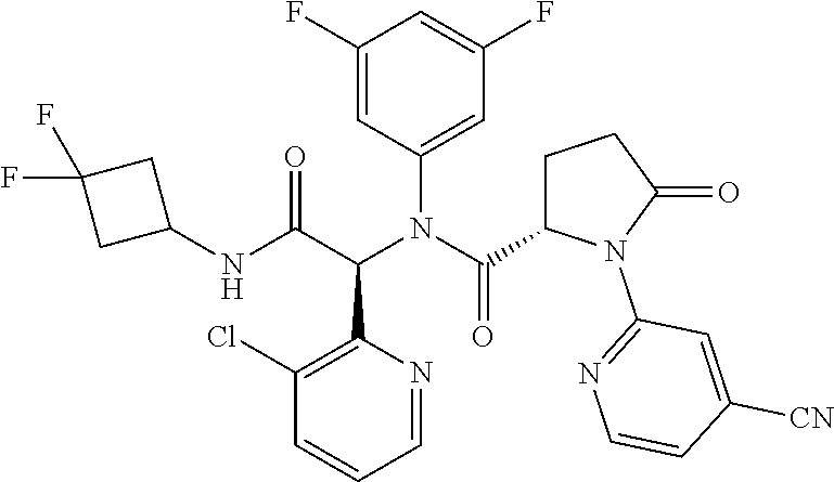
C1(Cl)=C(C(C(NC2CC(F)(F)C2)=O)N(C(=O)C2CCC(=O)N2C2=NC=CC([CN])=C2)C2=CC(F)=CC(F)=C2)N=CC=C1
